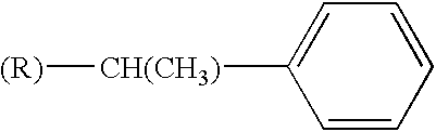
[(R)][CH(CH3)]C1=CC=CC=C1
